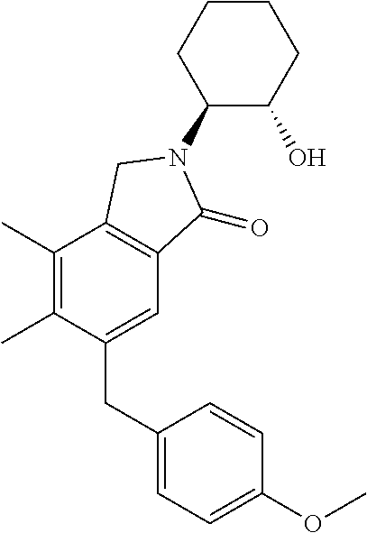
C1(C)=C(C)C(CC2=CC=C(OC)C=C2)=CC2=C1CN(C1C(O)CCCC1)C2=O
